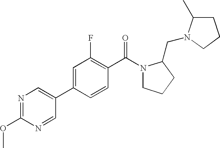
C1=C(C2=CN=C(OC)N=C2)C=CC(C(N2CCCC2CN2C(C)CCC2)=O)=C1F
